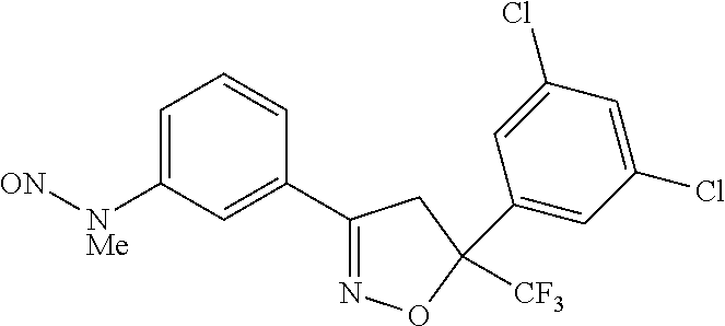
C1=C([NMe][ON])C=C(C2=NOC(C3=CC(Cl)=CC(Cl)=C3)([CF3])C2)C=C1
